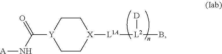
C([Y]1CC[X]([L1A][L2](B)[D])CC1)(N[A])=O
